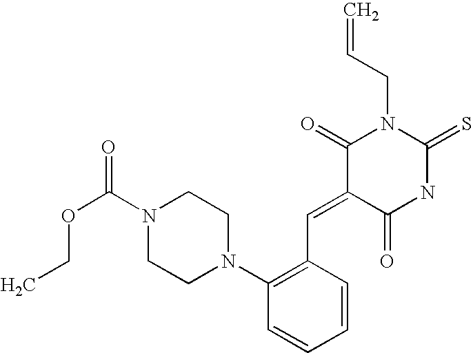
C=CCN1C(=O)C(=CC2=C(N3CCN(C(OCC)=O)CC3)C=CC=C2)C(=O)NC1=S
